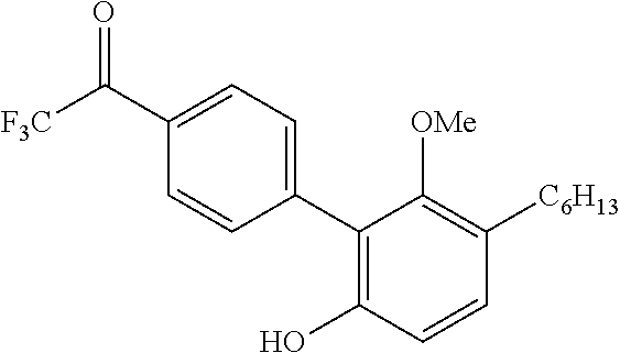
C1(C2=C(O)C=CC([C6H13])=C2[OMe])=CC=C(C([F3C])=O)C=C1
